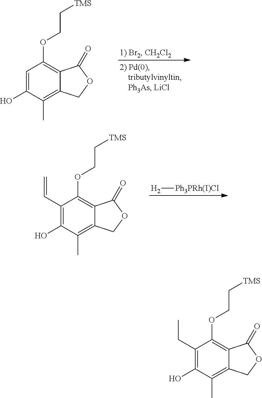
C1=C(O)C(C)=C2C(=C1OCC[TMS])C(=O)OC2.[H2][Ph3PRh(I)Cl].C1(C=C)=C(O)C(C)=C2C(=C1OCC[TMS])C(=O)OC2.C1(CC)=C(O)C(C)=C2C(=C1OCC[TMS])C(=O)OC2
